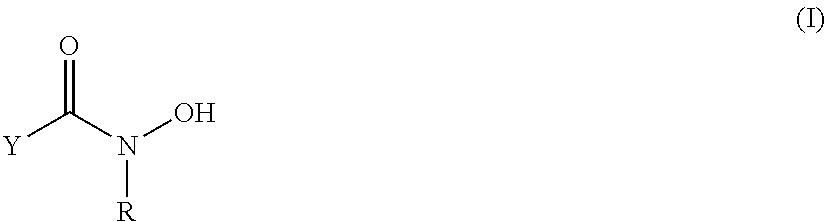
[Y]C(N(O)[R])=O
